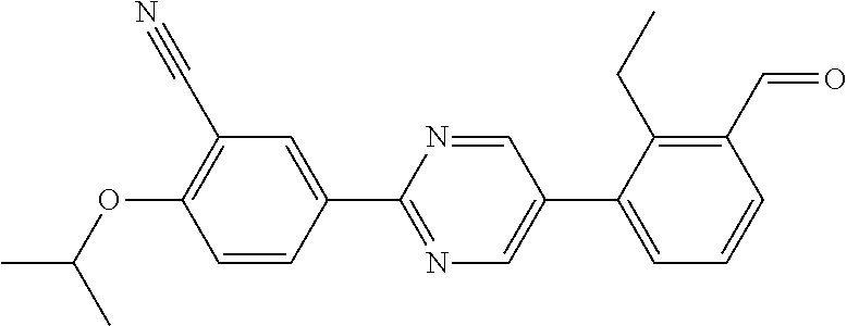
CC(OC1=C(C#N)C=C(C2=NC=C(C3=CC=CC(C=O)=C3CC)C=N2)C=C1)C
